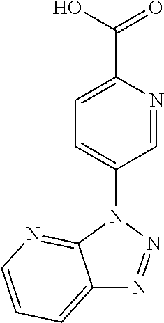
C1=NC(C(O)=O)=CC=C1N1C2=NC=CC=C2N=N1
